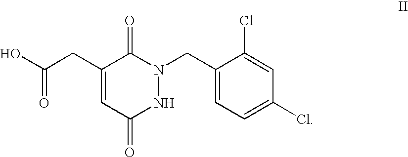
C1(CC(O)=O)=CC(=O)NN(CC2=CC=C(Cl)C=C2Cl)C1=O
